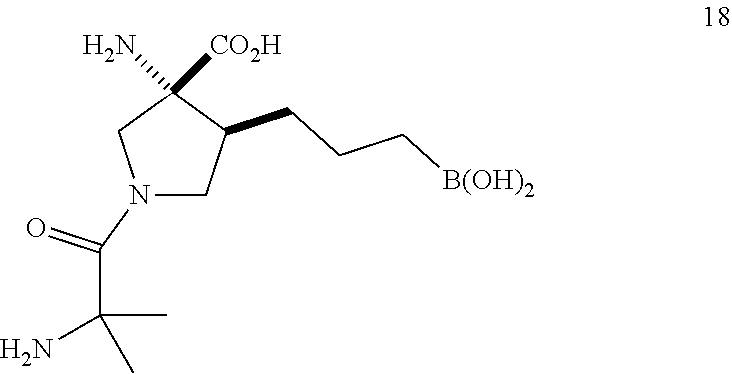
N1(C(C(N)(C)C)=O)CC(CCC[B(OH)2])C([CO2H])(N)C1
